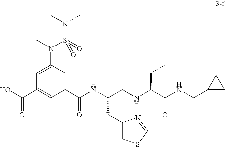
C1=C(N(S(N(C)C)(=O)=O)C)C=C(C(NC(CNC(C(NCC2CC2)=O)CC)CC2=CSC=N2)=O)C=C1C(O)=O
